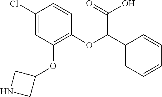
C1(Cl)=CC(OC2CNC2)=C(OC(C2=CC=CC=C2)C(O)=O)C=C1
